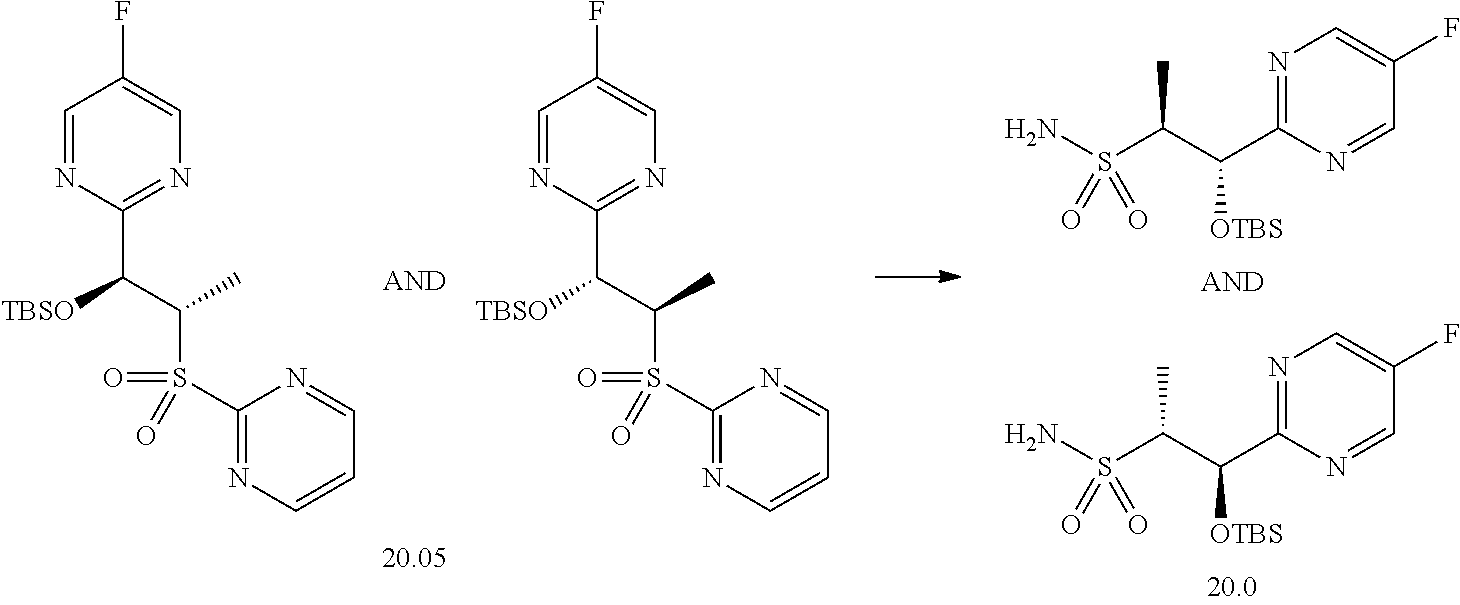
C1=NC(C([OTBS])C(C)S(N)(=O)=O)=NC=C1F.C1=NC(C([OTBS])C(C)S(N)(=O)=O)=NC=C1F.C1=NC(C([TBSO])C(C)S(C2=NC=CC=N2)(=O)=O)=NC=C1F.C1=NC(C([TBSO])C(C)S(C2=NC=CC=N2)(=O)=O)=NC=C1F
